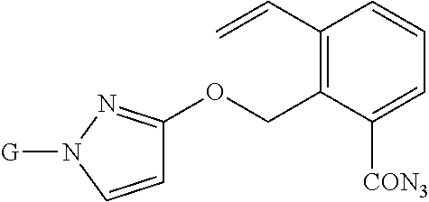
C1=CN([G])N=C1OCC1=C(C=C)C=CC=C1[CON3]
